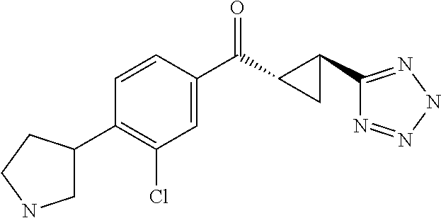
C1=CC(C(C2C(C3=NNN=N3)C2)=O)=CC(Cl)=C1C1CNCC1
